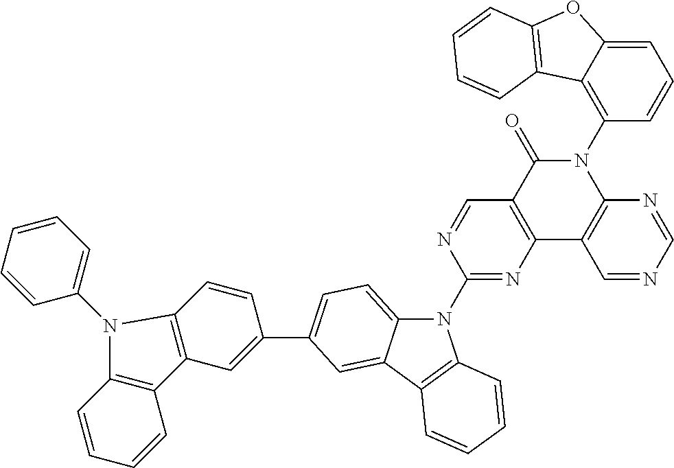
N1(C2=NC3=C(C=N2)C(=O)N(C2=C4C(=CC=C2)OC2=C4C=CC=C2)C2=C3C=NC=N2)C2=CC=C(C3=CC4=C(C=C3)N(C3=CC=CC=C3)C3=C4C=CC=C3)C=C2C2=C1C=CC=C2
